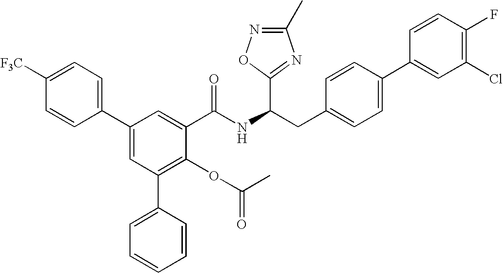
C1=C([F3C])C=CC(C2=CC(C3=CC=CC=C3)=C(OC(C)=O)C(C(NC(CC3=CC=C(C4=CC(Cl)=C(F)C=C4)C=C3)C3=NC(C)=NO3)=O)=C2)=C1
